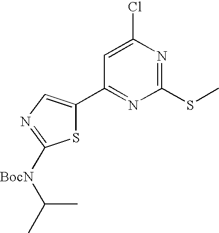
C1(SC)=NC(Cl)=CC(C2=CN=C([BocN]C(C)C)S2)=N1
